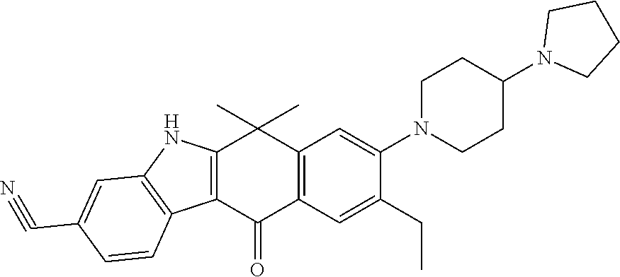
C12=C(C(=O)C3=C(C1(C)C)C=C(N1CCC(N4CCCC4)CC1)C(CC)=C3)C1=C(N2)C=C(C#N)C=C1
